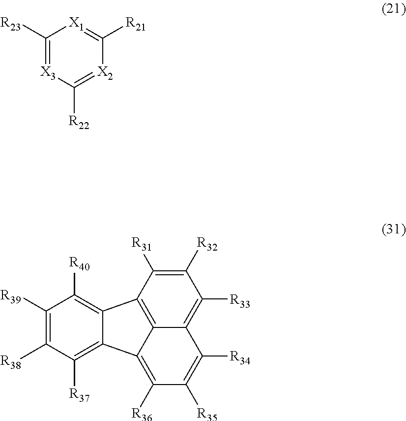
C1([R23])=[X3]C([R22])=[X2]C([R21])=[X1]1.C1([R32])=C([R31])C2=C3C(=C1[R33])C([R34])=C([R35])C([R36])=C3C1=C([R37])C([R38])=C([R39])C([R40])=C12
